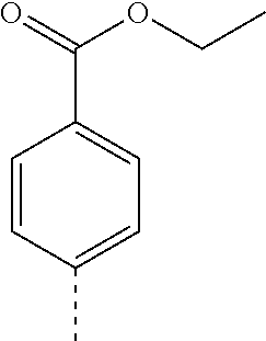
C1=CC(C)=CC=C1C(OCC)=O
